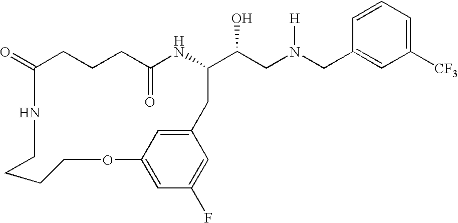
C1(=O)CCCC(=O)NC(C(CN(CC2=CC([CF3])=CC=C2)[H])O)CC2=CC(=CC(F)=C2)OCCCCN1
